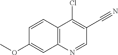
C12=C(N=CC(C#N)=C1Cl)C=C(OC)C=C2
